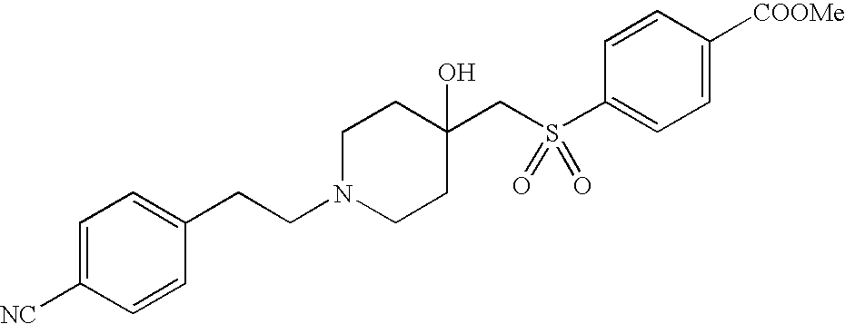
C1=C([NC])C=CC(CCN2CCC(CS(C3=CC=C([COOMe])C=C3)(=O)=O)(O)CC2)=C1
